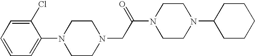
C1(N2CCN(CC(N3CCN(C4CCCCC4)CC3)=O)CC2)=CC=CC=C1Cl
